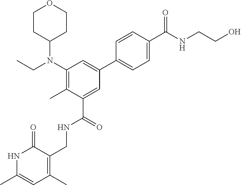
N1C(C)=CC(C)=C(CNC(C2=CC(C3=CC=C(C(NCCO)=O)C=C3)=CC(N(CC)C3CCOCC3)=C2C)=O)C1=O
